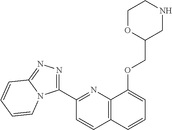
C1(C2=NN=C3N2C=CC=C3)=NC2=C(C=C1)C=CC=C2OCC1CNCCO1
